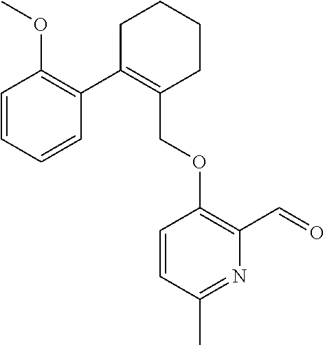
C1C(C2=C(OC)C=CC=C2)=C(COC2=C(C=O)N=C(C)C=C2)CCC1
